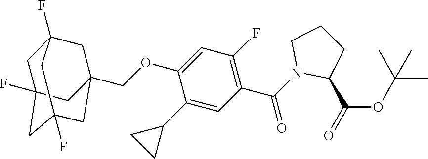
C1(C2CC2)=CC(C(N2C(C(=O)OC(C)(C)C)CCC2)=O)=C(F)C=C1OCC12CC3(F)CC(F)(CC(F)(C1)C3)C2
